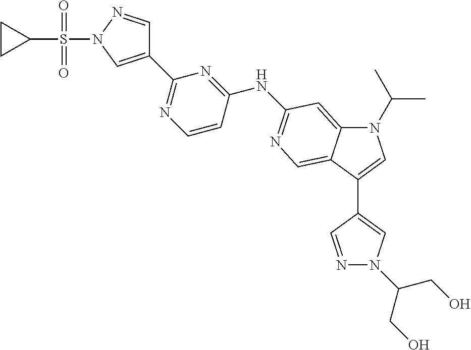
N1(C(C)C)C2=CC(NC3=NC(C4=CN(S(C5CC5)(=O)=O)N=C4)=NC=C3)=NC=C2C(C2=CN(C(CO)CO)N=C2)=C1
